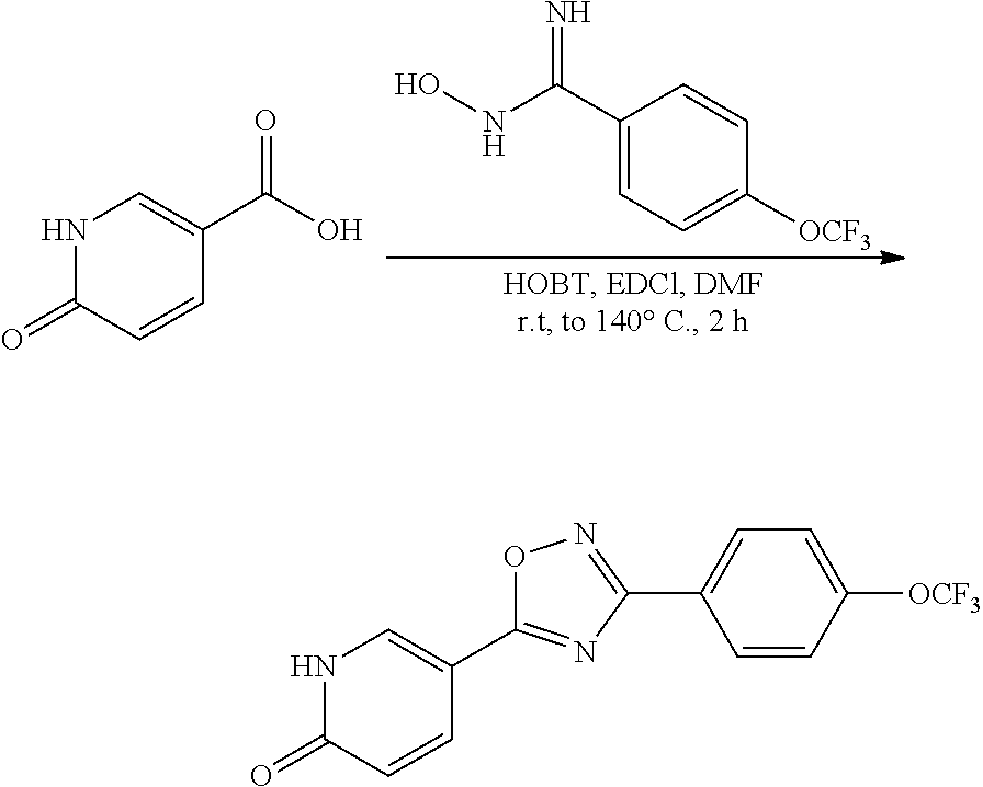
N1C(=O)C=CC(C(=O)O)=C1.N=C(NO)C1=CC=C([OCF3])C=C1.N1C(=O)C=CC(C2=NC(C3=CC=C([OCF3])C=C3)=NO2)=C1
